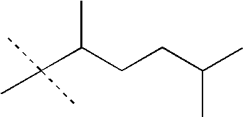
C(C(CCC(C)C)C)(C)(C)C
